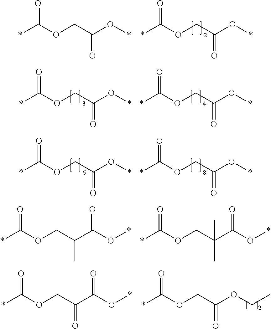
*C(OCC(O*)=O)=O.*C(OCC(O*)=O)=O.*C(OCC(O*)=O)=O.*C(OCC(O*)=O)=O.*C(OCC(O*)=O)=O.*C(OCC(O*)=O)=O.*C(OCC(C(O*)=O)C)=O.*C(OCC(C(O*)=O)(C)C)=O.*C(OCC(OCC)=O)=O.*C(OCC(C(O*)=O)=O)=O
